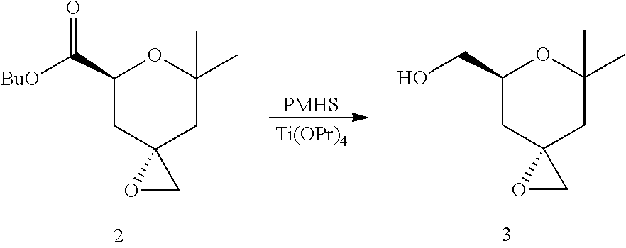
C1(C([BuO])=O)CC2(CC(C)(C)O1)OC2.C1(CO)CC2(CC(C)(C)O1)OC2.[PMHS].[Ti(OPr)4]
